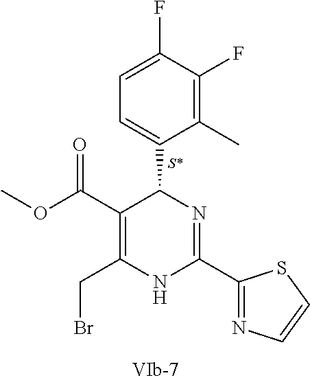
C1(C(OC)=O)=C(CBr)NC(C2=NC=CS2)=NC1C1=CC=C(F)C(F)=C1C
